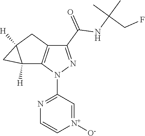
[N+]1([O-])=CC(N2N=C(C(=O)NC(C)(C)CF)C3=C2C2([H])C([H])(C3)C2)=NC=C1
